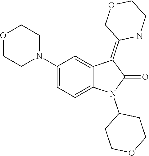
C1(N2C(=O)C(=C3COCCN3)C3=CC(N4CCOCC4)=CC=C23)CCOCC1
